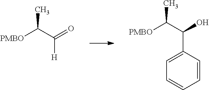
[PMBO]C(C([H])=O)C.[PMBO]C(C(C1=CC=CC=C1)O)C
